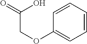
C1=CC=CC=C1OCC(O)=O
